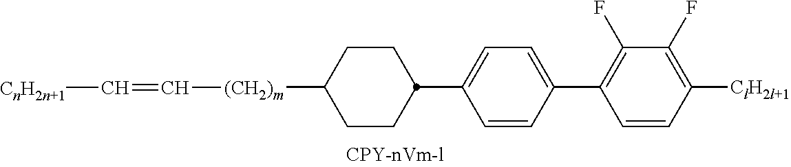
[ClH2l+1]C1=C(F)C(F)=C(C2=CC=C(C3CCC([(CH2)m]C=C[CnH2n+1])CC3)C=C2)C=C1
